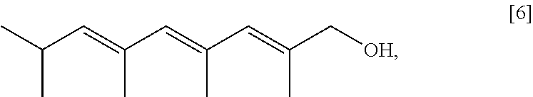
CC(C)C=C(C=C(C=C(C[OH])C)C)C
